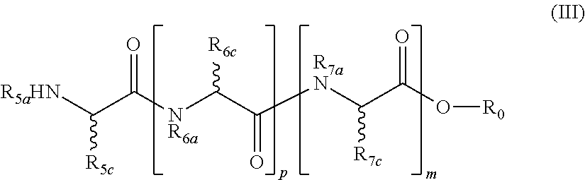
C([R5c])([R5aHN])C([NR6a]C(C([R7aN]C(C(O[R0])=O)[R7c])=O)[R6c])=O
